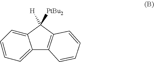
C12=CC=CC=C1C([H])([PtBu2])C1=C2C=CC=C1
